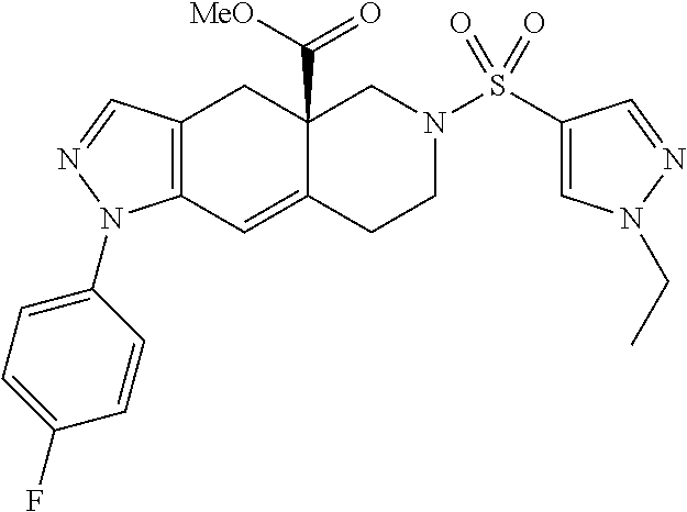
C12=C(C=NN1C1=CC=C(F)C=C1)CC1(C(=O)[MeO])C(=C2)CCN(S(C2=CN(CC)N=C2)(=O)=O)C1
